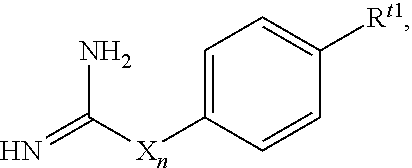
C1=C([Xn]C(=N)N)C=CC([Rt1])=C1
